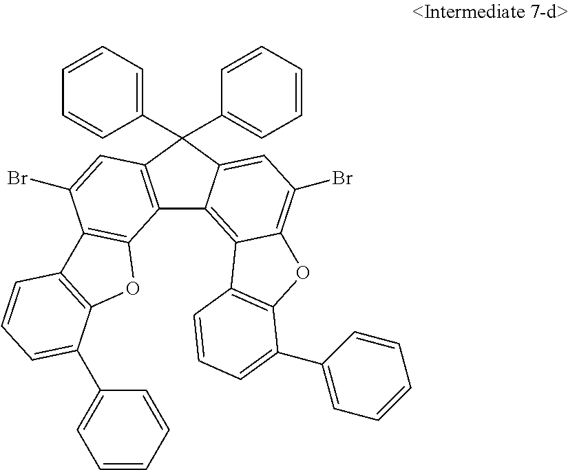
C12=C(C=C(Br)C3=C1OC1=C3C=CC=C1C1=CC=CC=C1)C(C1=CC=CC=C1)(C1=CC=CC=C1)C1=CC(Br)=C3C(=C21)C1=C(O3)C(C2=CC=CC=C2)=CC=C1
